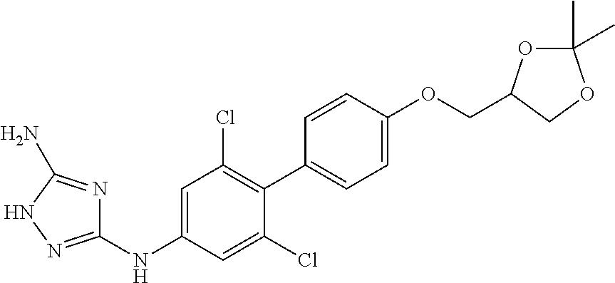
C1(NC2=CC(Cl)=C(C3=CC=C(OCC4OC(C)(C)OC4)C=C3)C(Cl)=C2)=NNC(N)=N1
